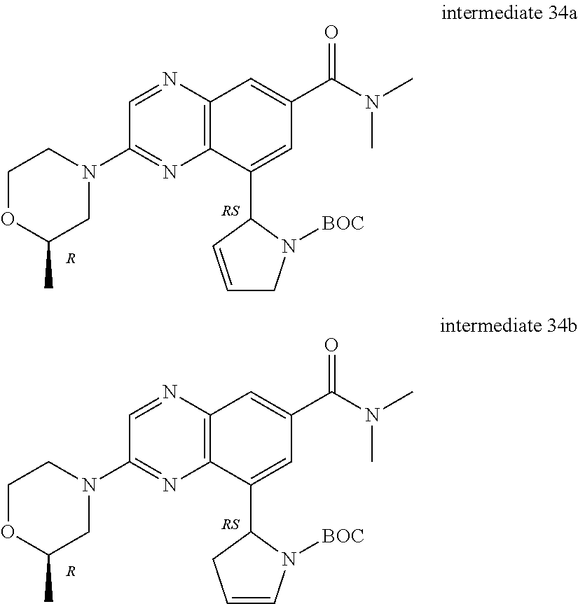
C12=C(C(C3C=CCN3[BOC])=CC(C(N(C)C)=O)=C1)N=C(N1CCOC(C)C1)C=N2.[R].C12=C(C(C3CC=CN3[BOC])=CC(C(N(C)C)=O)=C1)N=C(N1CCOC(C)C1)C=N2.[R]
